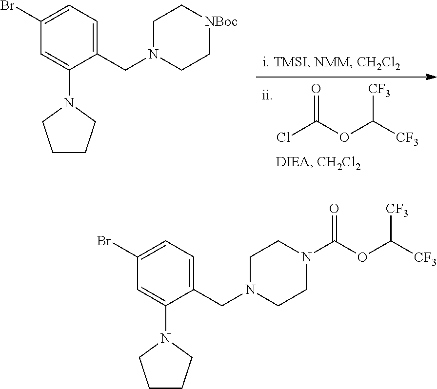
ClC(OC([CF3])[CF3])=O.C1=C(N2CCCC2)C(CN2CC[NBoc]CC2)=CC=C1Br.C1=C(N2CCCC2)C(CN2CCN(C(=O)OC([CF3])[CF3])CC2)=CC=C1Br
